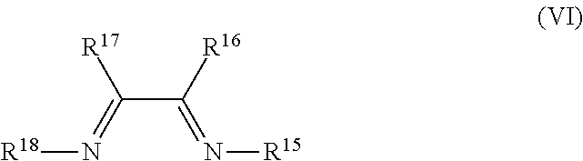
N(=C(C(=N[R18])[R17])[R16])[R15]
